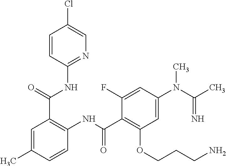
N1=C(NC(C2=C(NC(=O)C3=C(OCCCN)C=C(N(C(C)=N)C)C=C3F)C=CC(C)=C2)=O)C=CC(Cl)=C1
